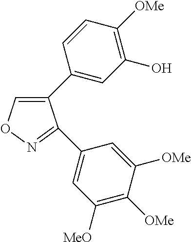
C1(C2=CC(O)=C([OMe])C=C2)=CON=C1C1=CC([MeO])=C([OMe])C([OMe])=C1
